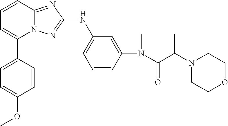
C1=CC2=NC(NC3=CC=CC(N(C)C(C(N4CCOCC4)C)=O)=C3)=NN2C(C2=CC=C(OC)C=C2)=C1
